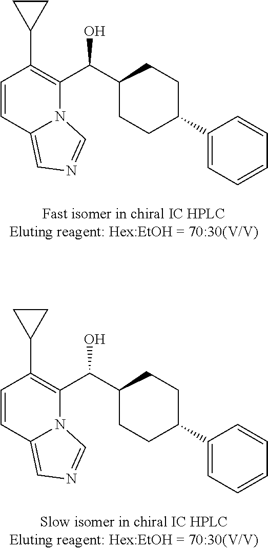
C1=CC2=CN=CN2C(C(C2CCC(C3=CC=CC=C3)CC2)O)=C1C1CC1.C1=CC2=CN=CN2C(C(C2CCC(C3=CC=CC=C3)CC2)O)=C1C1CC1
